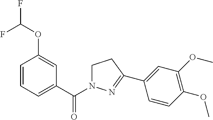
C1=CC=C(C(N2CCC(C3=CC(OC)=C(OC)C=C3)=N2)=O)C=C1OC(F)F
